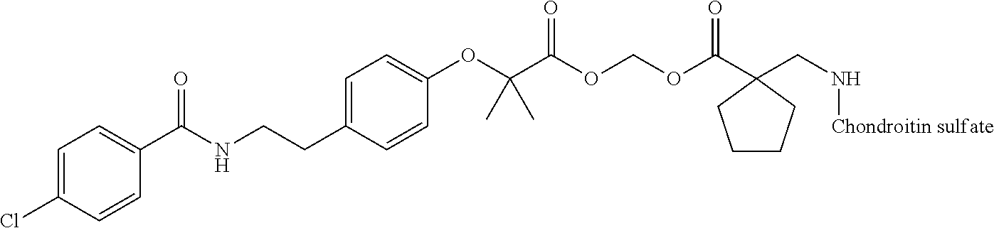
C1=C(Cl)C=CC(C(NCCC2=CC=C(OC(C(OCOC(C3(CN[Chondroitin sulfate])CCCC3)=O)=O)(C)C)C=C2)=O)=C1
